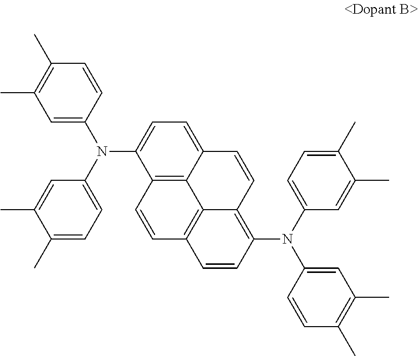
C12=C3C(=CC=C1N(C1=CC=C(C)C(C)=C1)C1=CC(C)=C(C)C=C1)C=CC1=C(N(C4=CC=C(C)C(C)=C4)C4=CC(C)=C(C)C=C4)C=CC(=C31)C=C2
